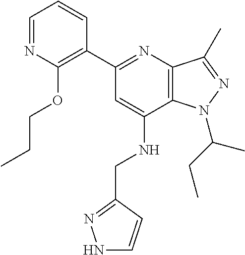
C1=NC(OCCC)=C(C2=NC3=C(C(NCC4=NNC=C4)=C2)N(C(CC)C)N=C3C)C=C1
